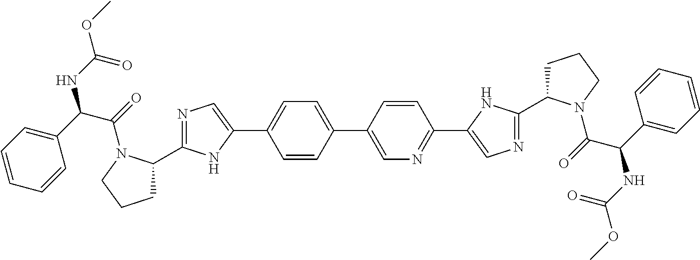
N1=C(C2CCCN2C(=O)C(C2=CC=CC=C2)NC(OC)=O)NC(C2=CC=C(C3=CN=C(C4=CN=C(C5CCCN5C(=O)C(NC(=O)OC)C5=CC=CC=C5)N4)C=C3)C=C2)=C1
